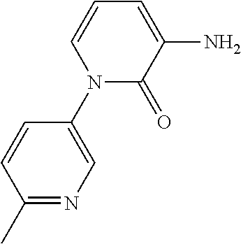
N1(C2=CN=C(C)C=C2)C(=O)C(N)=CC=C1
